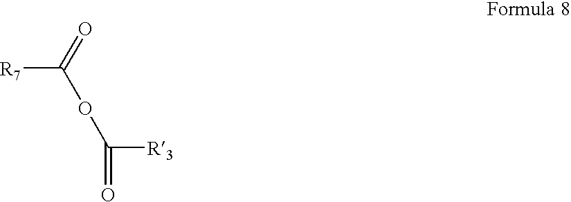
[R7]C(=O)OC([R3])=O
